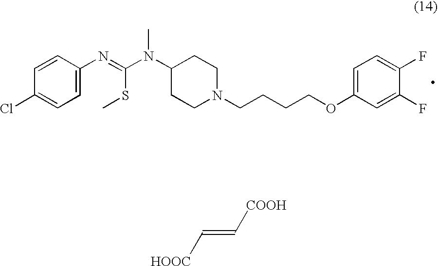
C1=C(N=C(N(C)C2CCN(CCCCOC3=CC=C(F)C(F)=C3)CC2)SC)C=CC(Cl)=C1.[HOOC]C=C[COOH]
